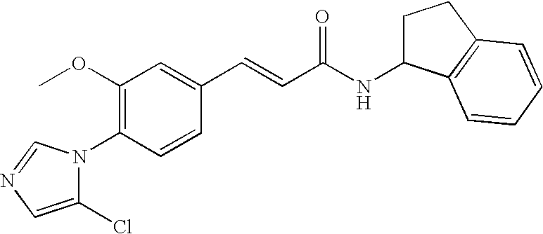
C1(OC)=C(N2C(Cl)=CN=C2)C=CC(C=CC(NC2CCC3=C2C=CC=C3)=O)=C1
